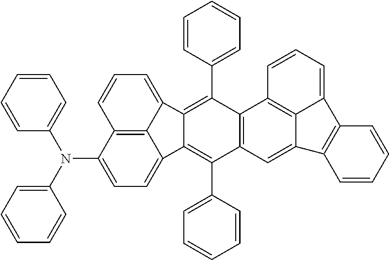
C12=C3C(N(C4=CC=CC=C4)C4=CC=CC=C4)=CC=C1C1=C(C4=CC=CC=C4)C4=C(C(C5=CC=CC=C5)=C1C2=CC=C3)C1=C2C(=C4)C3=C(C2=CC=C1)C=CC=C3
